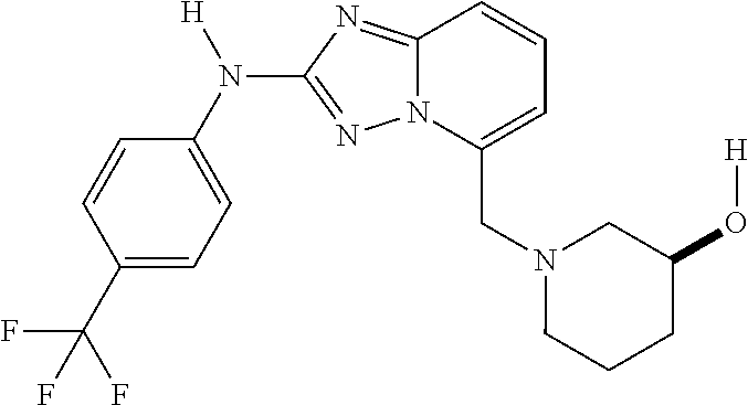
C1=CC(C(F)(F)F)=CC=C1N([H])C1=NN2C(=N1)C=CC=C2CN1CC(O[H])CCC1
